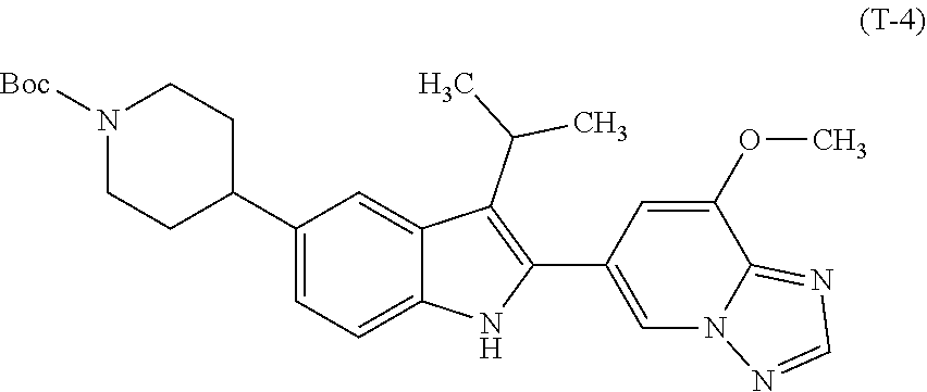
C1(C2CCN([Boc])CC2)=CC=C2C(=C1)C(C(C)C)=C(C1=CN3C(=NC=N3)C(OC)=C1)N2
